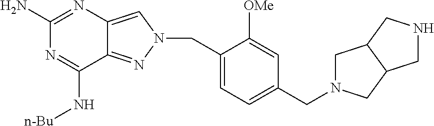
N1=C(N)N=C(N[n-Bu])C2=NN(CC3=CC=C(CN4CC5C(C4)CNC5)C=C3[OMe])C=C12
